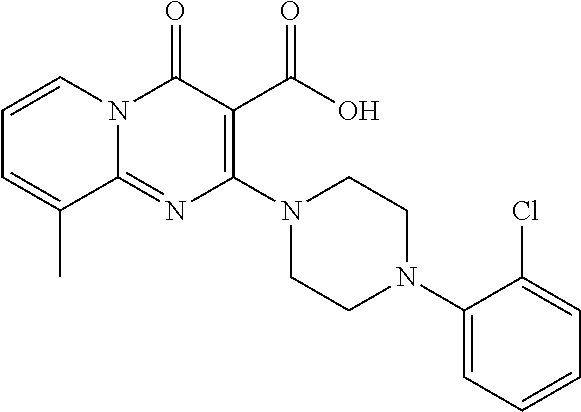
N1(C2=C(C(O)=O)C(=O)N3C(=N2)C(C)=CC=C3)CCN(C2=CC=CC=C2Cl)CC1
